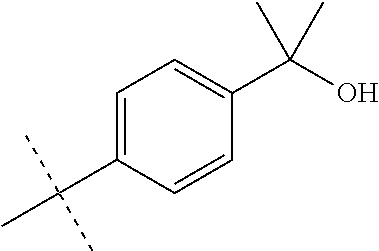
C1=C(C(C)(C)C)C=CC(C(O)(C)C)=C1
